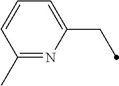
C1=CC(C)=NC(CC)=C1
